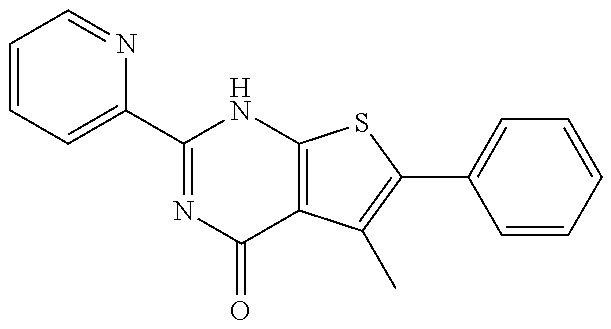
C1=CC=C(C2=NC(=O)C3=C(N2)SC(C2=CC=CC=C2)=C3C)N=C1
